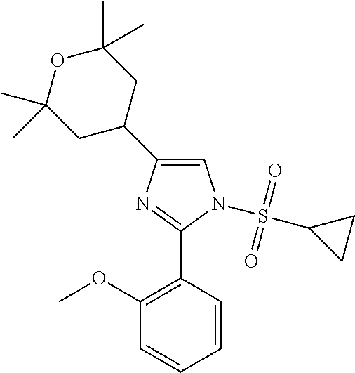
C1=C(C2CC(C)(C)OC(C)(C)C2)N=C(C2=C(OC)C=CC=C2)N1S(C1CC1)(=O)=O
